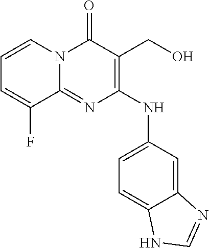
C1=CN2C(=NC(NC3=CC=C4C(=C3)N=CN4)=C(CO)C2=O)C(F)=C1
